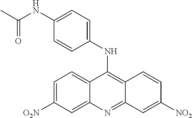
C1=C([O2N])C=C2C(=C1)C(NC1=CC=C(NC(=O)C)C=C1)=C1C(=N2)C=C([NO2])C=C1
